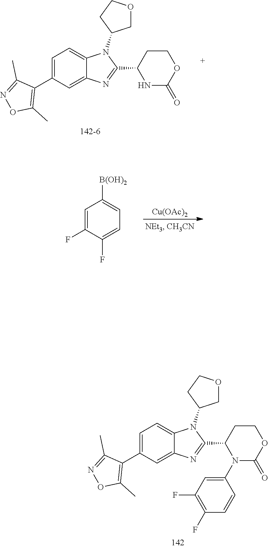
C1=C(C2=C(C)ON=C2C)C=C2C(=C1)N(C1COCC1)C(C1CCOC(=O)N1C1=CC(F)=C(F)C=C1)=N2.C1=C(C2=C(C)ON=C2C)C=C2C(=C1)N(C1COCC1)C(C1CCOC(=O)N1)=N2.[Cu(OAc)2].C1=C(F)C(F)=CC=C1[B(OH)2]
